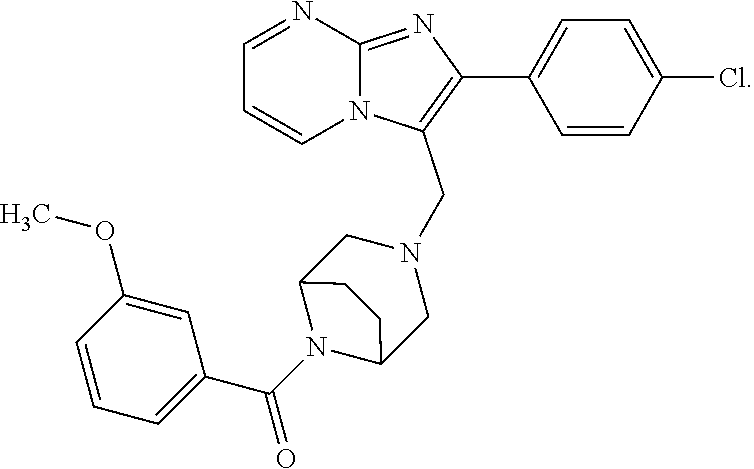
C1=NC2=NC(C3=CC=C(Cl)C=C3)=C(CN3CC4N(C(C5=CC=CC(OC)=C5)=O)C(C3)CC4)N2C=C1
